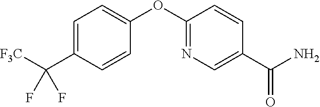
C1=C(C(F)(F)[F3C])C=CC(OC2=NC=C(C(N)=O)C=C2)=C1
